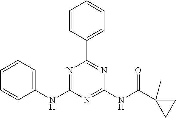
C1(NC2=NC(C3=CC=CC=C3)=NC(NC(C3(C)CC3)=O)=N2)=CC=CC=C1
